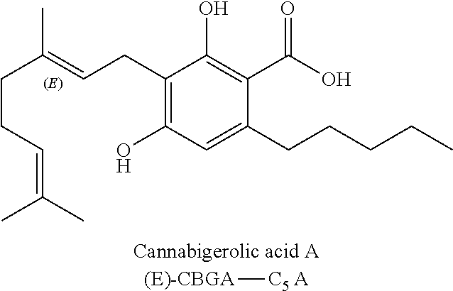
C1(CC=C(CCC=C(C)C)C)=C(O)C=C(CCCCC)C(C(O)=O)=C1O.[(E)-CBGA][C5 A]
